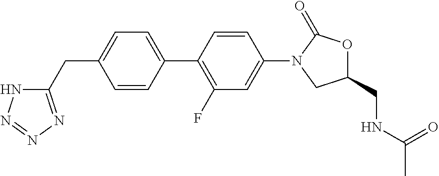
C(C1=CC=C(C2=C(F)C=C(N3C(=O)OC(CNC(C)=O)C3)C=C2)C=C1)C1=NN=NN1
